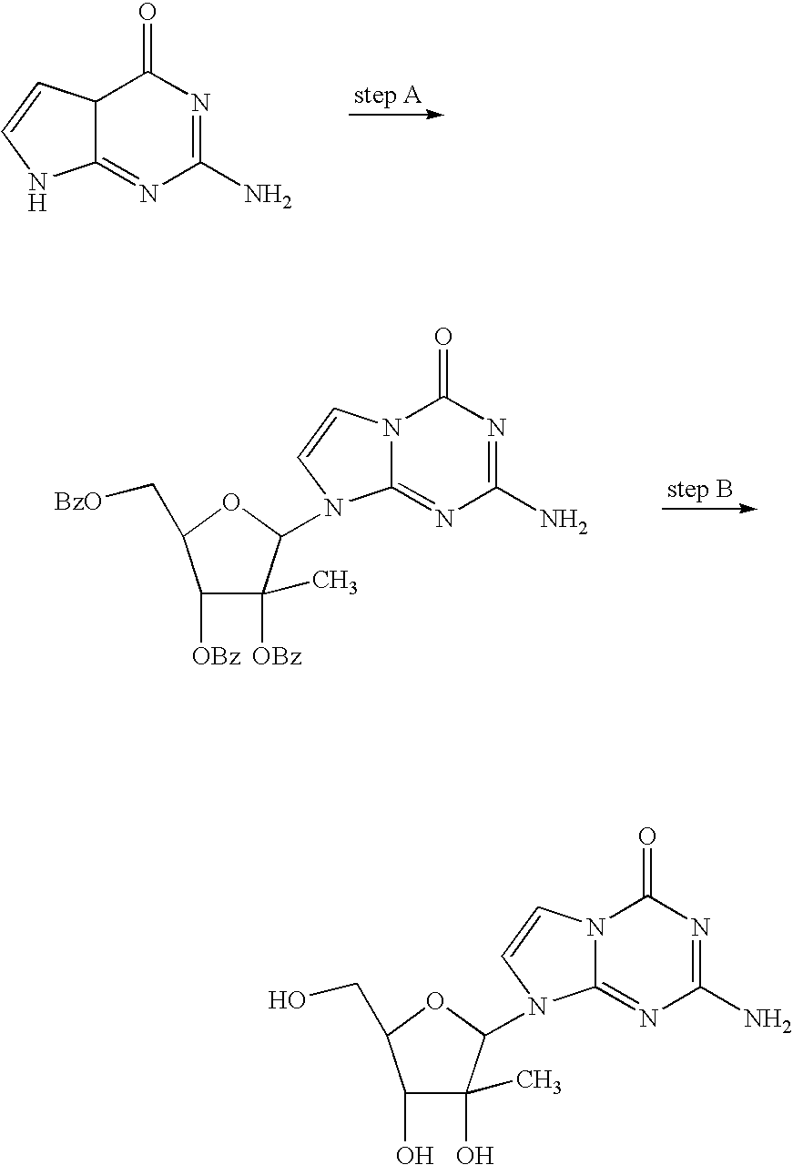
C12=NC(N)=NC(=O)C1C=CN2.C1([OBz])C([OBz])(C)C(N2C3=NC(N)=NC(=O)N3C=C2)OC1C[BzO].C1(O)C(O)(C)C(N2C3=NC(N)=NC(=O)N3C=C2)OC1CO
